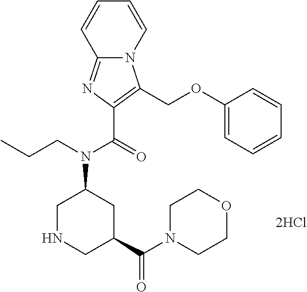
C12=NC(C(=O)N(CCC)C3CC(C(N4CCOCC4)=O)CNC3)=C(COC3=CC=CC=C3)N1C=CC=C2
